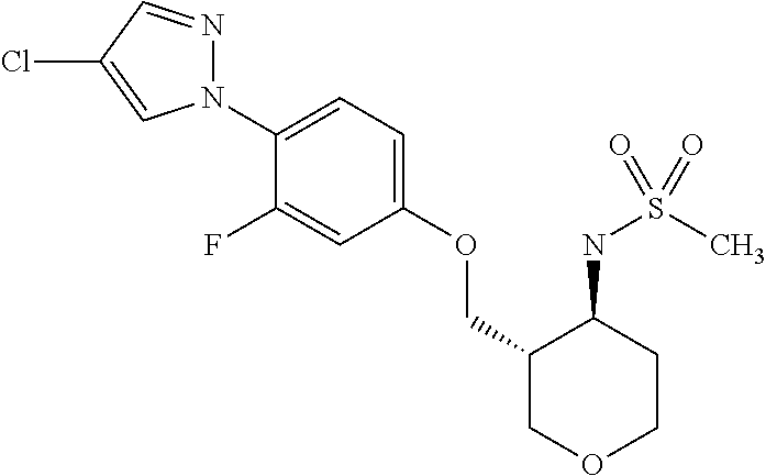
N1(C2=CC=C(OCC3COCCC3NS(C)(=O)=O)C=C2F)N=CC(Cl)=C1
